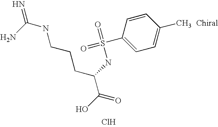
C1(S(=O)(=O)NC(C(O)=O)CCCNC(=N)N)=CC=C(C)C=C1.Cl
